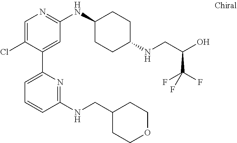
C1=C(Cl)C(C2=CC=CC(NCC3CCOCC3)=N2)=CC(NC2CCC(NCC(O)C(F)(F)F)CC2)=N1
